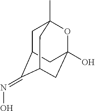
C1C2CC3(O)OC1(C)CC(C3)C2=NO
